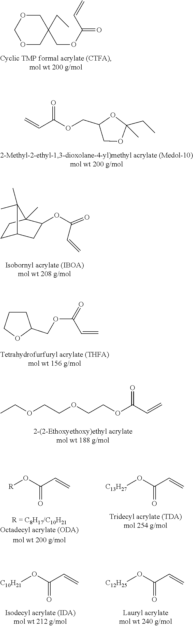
C1OCOCC1(COC(C=C)=O)CC.C=CC(OCC1COC(C)(CC)O1)=O.C1C2CC(OC(C=C)=O)C(C)(C1)C2(C)C.C1CCOC1COC(C=C)=O.CCOCCOCCOC(C=C)=O.[R]OC(C=C)=O.[C13H27]OC(C=C)=O.[C10H21]OC(C=C)=O.[C12H25]OC(C=C)=O
